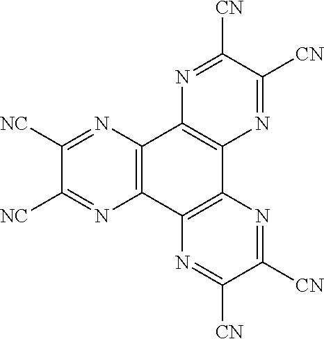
N1=C([CN])C([CN])=NC2=C1C1=C(C3=C2N=C([CN])C([CN])=N3)N=C([NC])C([NC])=N1
